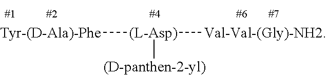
[Tyr-(D-Ala)-Phe][(L-Asp)]([Val-Val-(Gly)-NH2])[(D-panthen-2-yl)]
